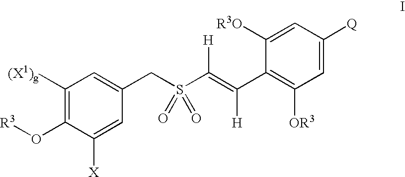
C1([(X1)g])=C(O[R3])C([X])=CC(CS(C(=C(C2=C([OR3])C=C([Q])C=C2[R3O])[H])[H])(=O)=O)=C1
